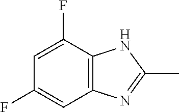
C1=C(F)C2=C(C=C1F)N=C(C)N2
